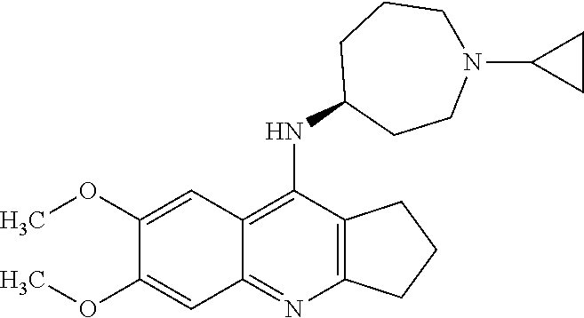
C12=C(N=C3C(=C1NC1CCN(C4CC4)CCC1)C=C(OC)C(OC)=C3)CCC2
